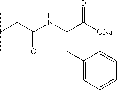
C(CC(NC(C([ONa])=O)CC1=CC=CC=C1)=O)(C)C
